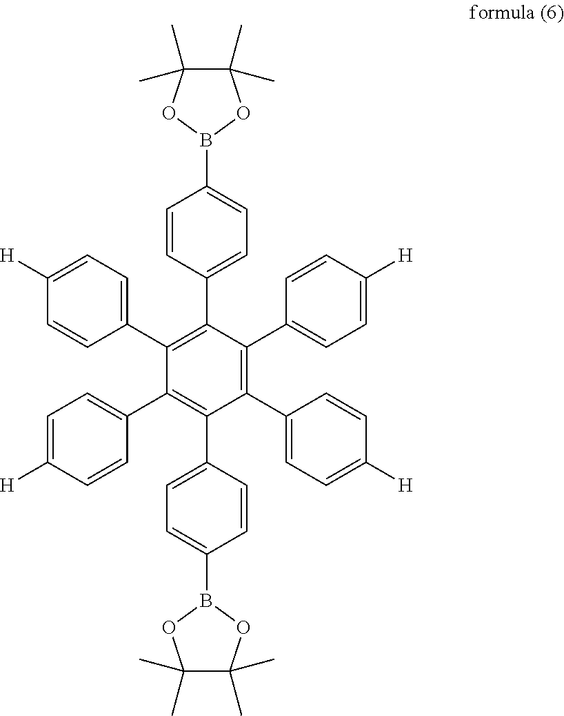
B1(C2=CC=C(C3=C(C4=CC=C([H])C=C4)C(C4=CC=C([H])C=C4)=C(C4=CC=C(B5OC(C)(C)C(C)(C)O5)C=C4)C(C4=CC=C([H])C=C4)=C3C3=CC=C([H])C=C3)C=C2)OC(C)(C)C(C)(C)O1
